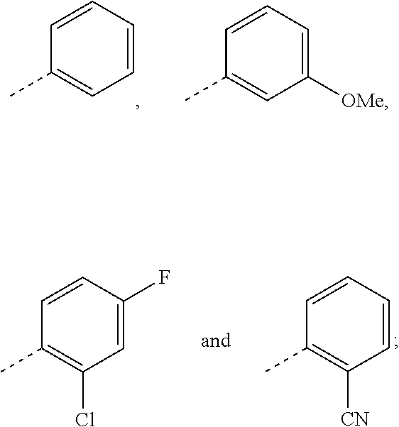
C1=CC=CC=C1C.C1=CC=C([OMe])C=C1C.C1=CC=CC([CN])=C1C.C1=CC(F)=CC(Cl)=C1C
